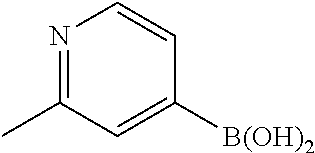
N1=C(C)C=C([B(OH)2])C=C1
